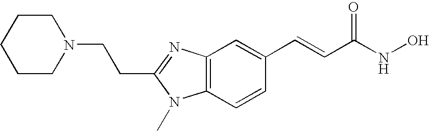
C(C1=NC2=C(C=CC(C=CC(NO)=O)=C2)N1C)CN1CCCCC1
